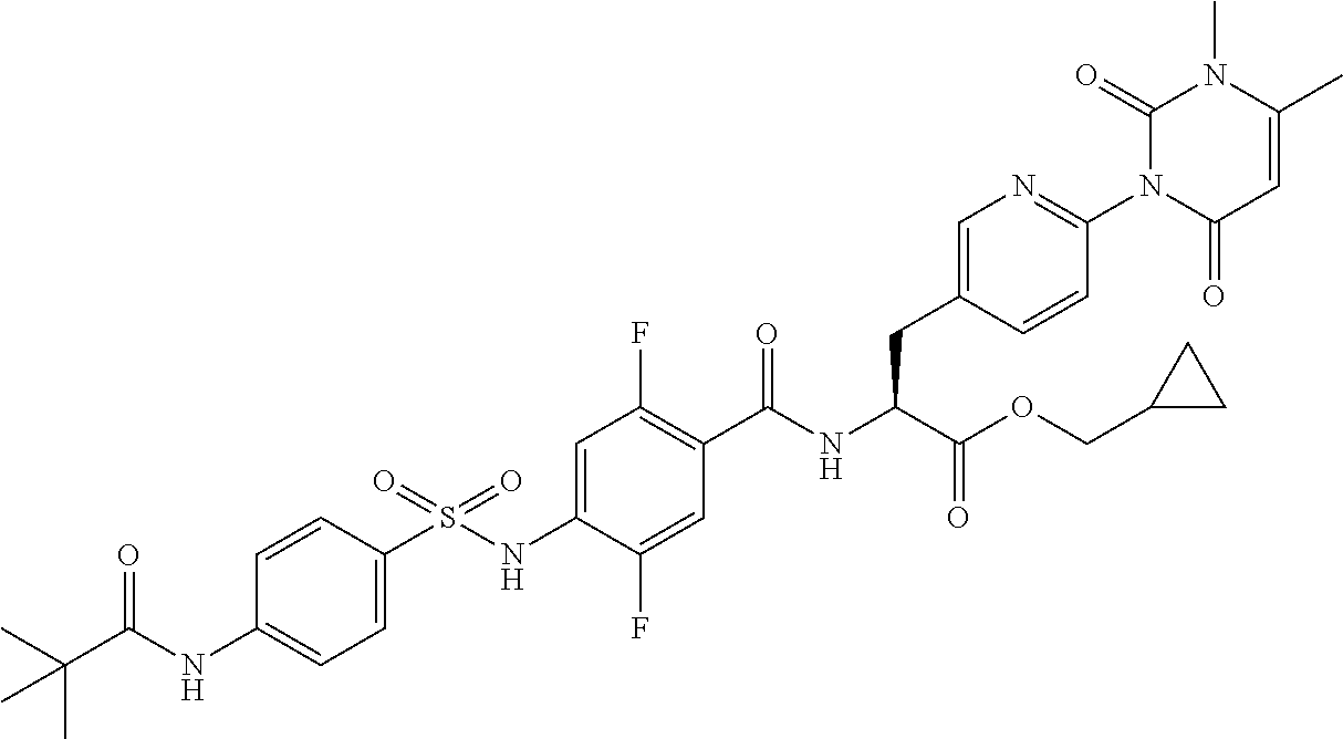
C1=C(S(NC2=CC(F)=C(C(NC(C(OCC3CC3)=O)CC3=CN=C(N4C(=O)C=C(C)N(C)C4=O)C=C3)=O)C=C2F)(=O)=O)C=CC(NC(C(C)(C)C)=O)=C1
